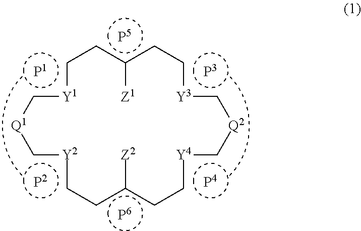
C1cc([Z1])cC[Y3]C[Q2]C[Y4]Ccc([Z2])cC[Y2]C[Q1]C[Y1]1
